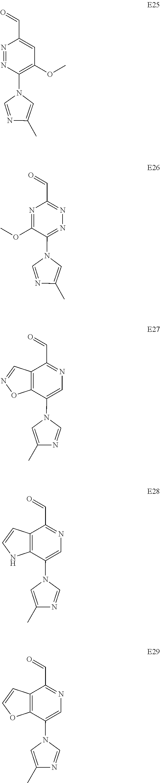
N1=NC(N2C=NC(C)=C2)=C(OC)C=C1C=O.N1=C(OC)C(N2C=NC(C)=C2)=NN=C1C=O.C12=C(C(N3C=NC(C)=C3)=CN=C1C=O)ON=C2.C12=C(C(N3C=NC(C)=C3)=CN=C1C=O)NC=C2.C12=C(C(N3C=NC(C)=C3)=CN=C1C=O)OC=C2
